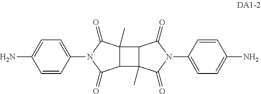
C12(C)C(C3(C)C1C(=O)N(C1=CC=C(N)C=C1)C3=O)C(=O)N(C1=CC=C(N)C=C1)C2=O
